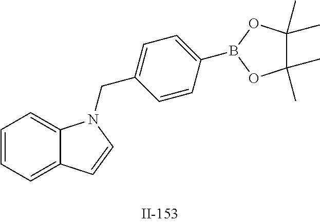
C1=CC=C2C(=C1)N(CC1=CC=C(B3OC(C)(C)C(C)(C)O3)C=C1)C=C2
